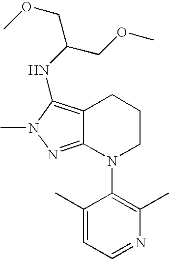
C12=C(NC(COC)COC)N(C)N=C1N(C1=C(C)N=CC=C1C)CCC2
